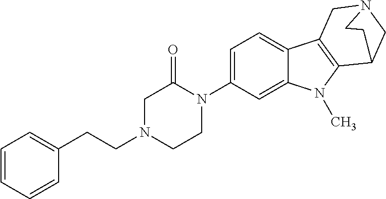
C1=CC=CC(CCN2CCN(C3=CC=C4C(=C3)N(C)C3=C4CN4CC3CC4)C(=O)C2)=C1
